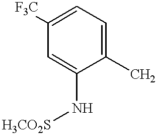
C1=C(N[H3CO2S])C(C)=CC=C1[F3C]
